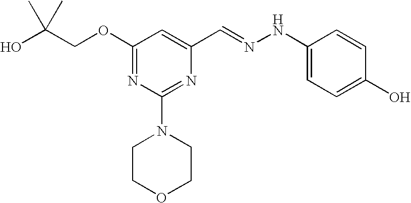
C(COC1=NC(N2CCOCC2)=NC(C=NNC2=CC=C(O)C=C2)=C1)(O)(C)C
